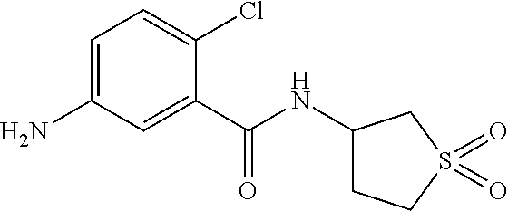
C1=C(N)C=C(C(NC2CCS(=O)(=O)C2)=O)C(Cl)=C1
